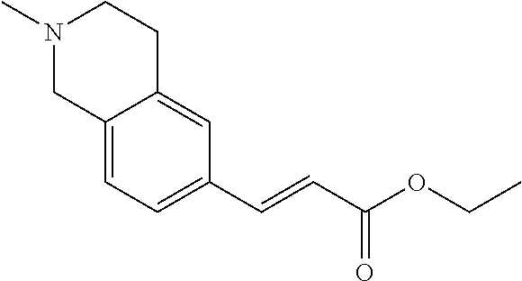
N1(C)CC2=CC=C(C=CC(=O)OCC)C=C2CC1
